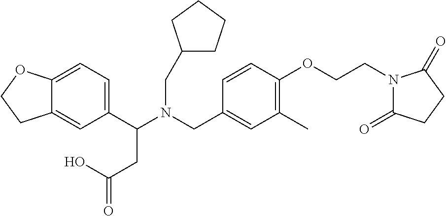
C1(C(N(CC2=CC(C)=C(OCCN3C(=O)CCC3=O)C=C2)CC2CCCC2)CC(=O)O)=CC=C2C(=C1)CCO2
